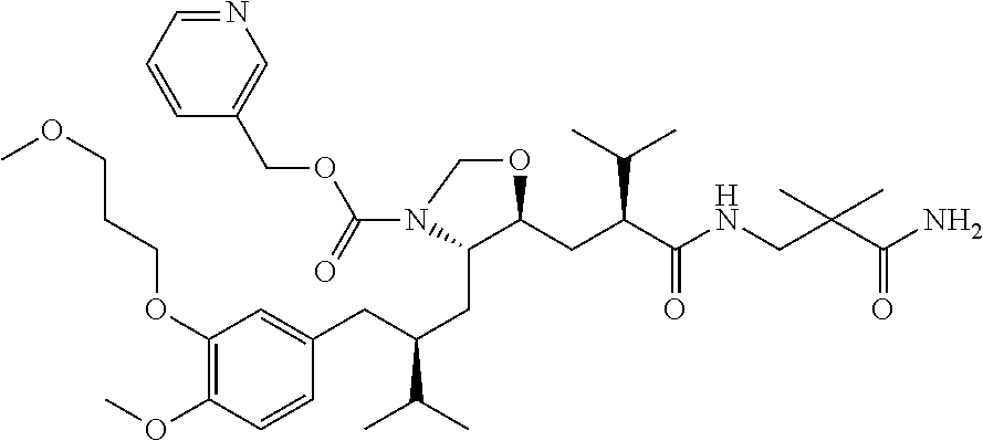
NC(C(CNC(C(CC1C(CC(C(C)C)CC2=CC(OCCCOC)=C(OC)C=C2)N(C(OCC2=CN=CC=C2)=O)CO1)C(C)C)=O)(C)C)=O
